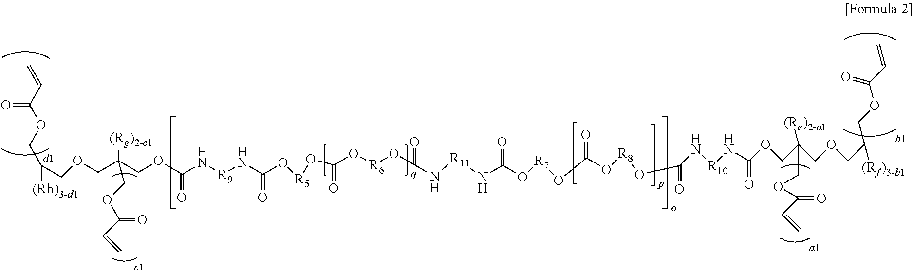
C=CC(OCC([(Rh)3-d1])COCC(COC(=O)N[R9]NC(=O)O[R5]OC(=O)O[R6]OC(N[R11]NC(=O)O[R7]OC(=O)O[R8]OC(=O)N[R10]NC(=O)OCC(COCC(COC(=O)C=C)[(Rf)3-b1])([(Re)2-a1])COC(C=C)=O)=O)([(Rg)2-c1])COC(=O)C=C)=O
